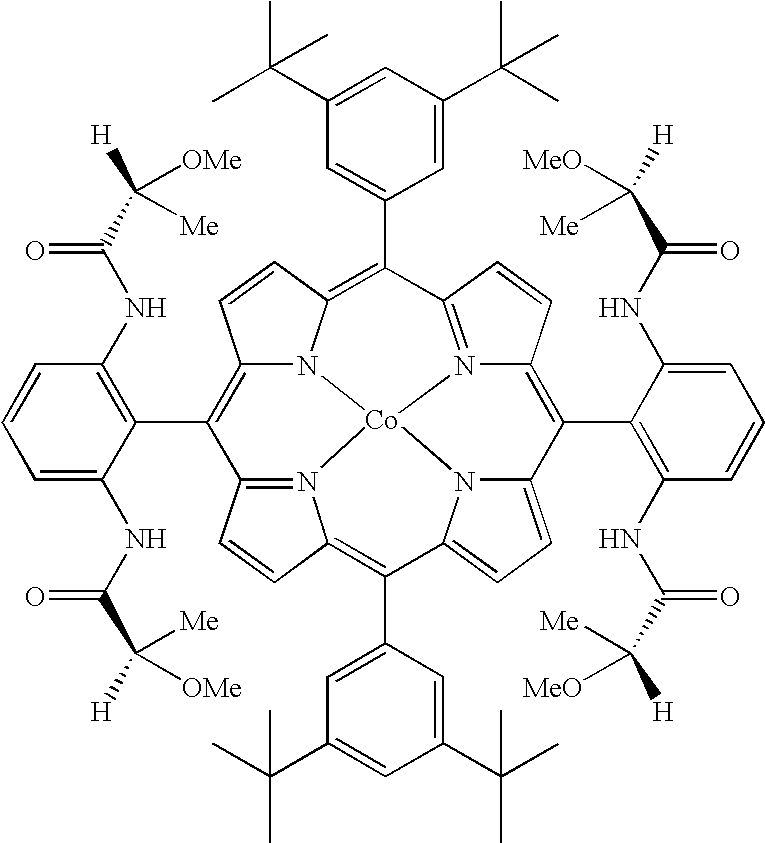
C12=C(C3=C(NC(C([OMe])([Me])[H])=O)C=CC=C3NC(C([OMe])([Me])[H])=O)C3=N4C(=C(C5=CC(C(C)(C)C)=CC(C(C)(C)C)=C5)C5=CC=C6N5[Co]45N1C(=C(C1=CC(C(C)(C)C)=CC(C(C)(C)C)=C1)C1=N5C(=C6C4=C(NC(C([MeO])([Me])[H])=O)C=CC=C4NC(C([MeO])([Me])[H])=O)C=C1)C=C2)C=C3
